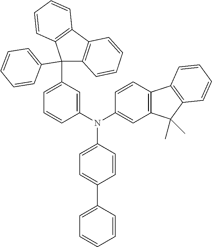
C1=C(C2=CC=C(N(C3=CC4=C(C=C3)C3=C(C4(C)C)C=CC=C3)C3=CC(C4(C5=CC=CC=C5)C5=C(C6=C4C=CC=C6)C=CC=C5)=CC=C3)C=C2)C=CC=C1
